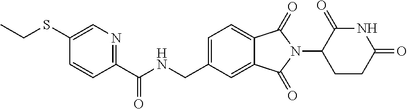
N1C(=O)C(N2C(=O)C3=CC=C(CNC(C4=NC=C(SCC)C=C4)=O)C=C3C2=O)CCC1=O
